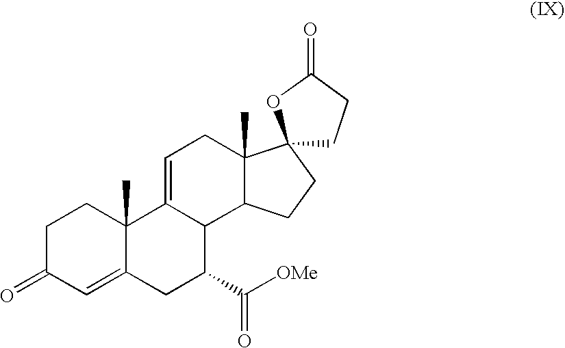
C1C(=O)C=C2C(C)(C1)C1=CCC3(C)C(C1C(C([OMe])=O)C2)CCC31CCC(=O)O1
